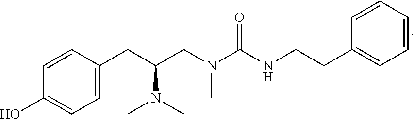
C1=CC(CC(CN(C(NCCC2=CC=CC=C2)=O)C)N(C)C)=CC=C1O
